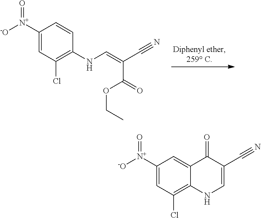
C1([N+]([-O])=O)=CC(Cl)=C(NC=C(C(OCC)=O)C#N)C=C1.C1([N+]([-O])=O)=CC(Cl)=C2NC=C(C#N)C(=O)C2=C1
